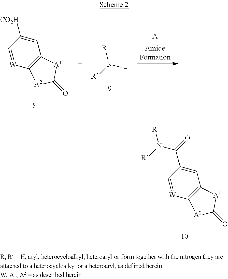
[R]N([R])[H].[A].C1=[W]C2=C(C=C1[CO2H])[A1]C(=O)[A2]2.C1=[W]C2=C(C=C1C(=O)N([R])[R])[A1]C(=O)[A2]2
